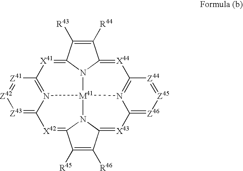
C1([R44])=C([R43])C2=[X41]C3=N4C(=[Z43][Z42]=[Z41]3)[X42]=C3C([R45])=C([R46])C5=[X43]C6=[Z46][Z45]=[Z44]C7=N6[M41]4(N2C1=[X44]7)N53
